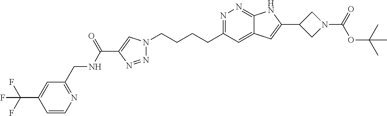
N1=C(CCCCN2N=NC(C(NCC3=NC=CC(C(F)(F)F)=C3)=O)=C2)C=C2C(=N1)NC(C1CN(C(OC(C)(C)C)=O)C1)=C2
